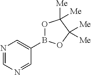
O1B(C2=CN=CN=C2)OC([Me])([Me])C1([Me])[Me]
